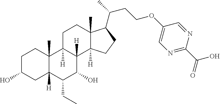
OC1CCC2(C)C([H])(C1)C(CC)C(O)C1([H])C2([H])CCC2(C)C1([H])CCC2C(C)CCOC1=CN=C(C(=O)O)N=C1
